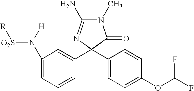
C1(N([O2S][R])[H])=CC=CC(C2(C3=CC=C(OC(F)F)C=C3)N=C(N)N(C)C2=O)=C1
